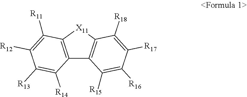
C12=C([X11]C3=C1C([R15])=C([R16])C([R17])=C3[R18])C([R11])=C([R12])C([R13])=C2[R14]
